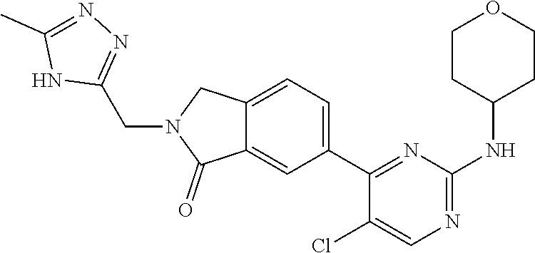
C12=CC(C3=NC(NC4CCOCC4)=NC=C3Cl)=CC=C1CN(CC1=NN=C(C)N1)C2=O
